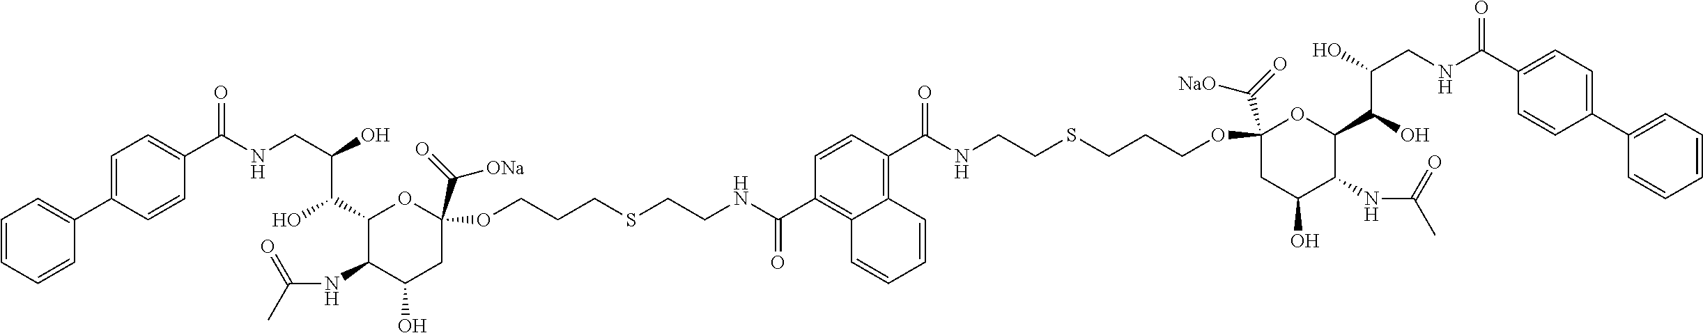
C1=CC=CC(C2=CC=C(C(NCC(O)C(C3C(NC(C)=O)C(O)CC(C(=O)[ONa])(OCCCSCCNC(C4=C5C(=C(C(NCCSCCCOC6(C(=O)[NaO])CC(O)C(NC(C)=O)C(C(O)C(O)CNC(C7=CC=C(C8=CC=CC=C8)C=C7)=O)O6)=O)C=C4)C=CC=C5)=O)O3)O)=O)C=C2)=C1
